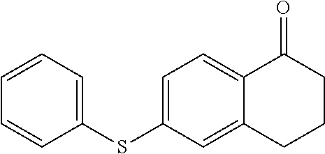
C1=CC=CC(SC2=CC=C3C(=C2)CCCC3=O)=C1
